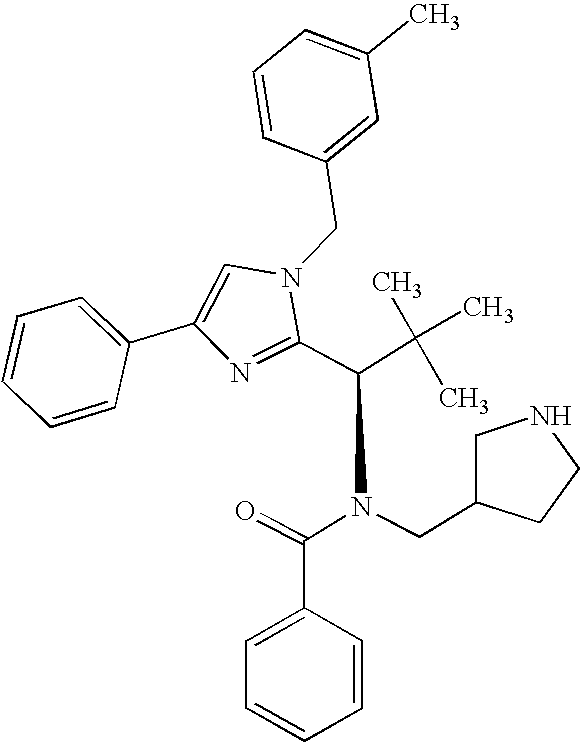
C1=C(C2=CC=CC=C2)N=C(C(C(C)(C)C)N(C(C2=CC=CC=C2)=O)CC2CNCC2)N1CC1=CC(C)=CC=C1
